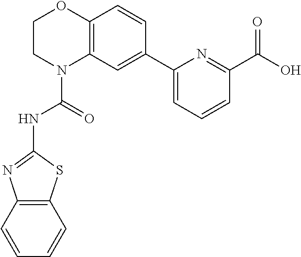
C1CN(C(=O)NC2=NC3=C(S2)C=CC=C3)C2=C(O1)C=CC(C1=CC=CC(C(O)=O)=N1)=C2
